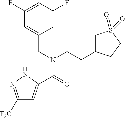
C1([F3C])=NNC(C(=O)N(CC2=CC(F)=CC(F)=C2)CCC2CS(=O)(=O)CC2)=C1
